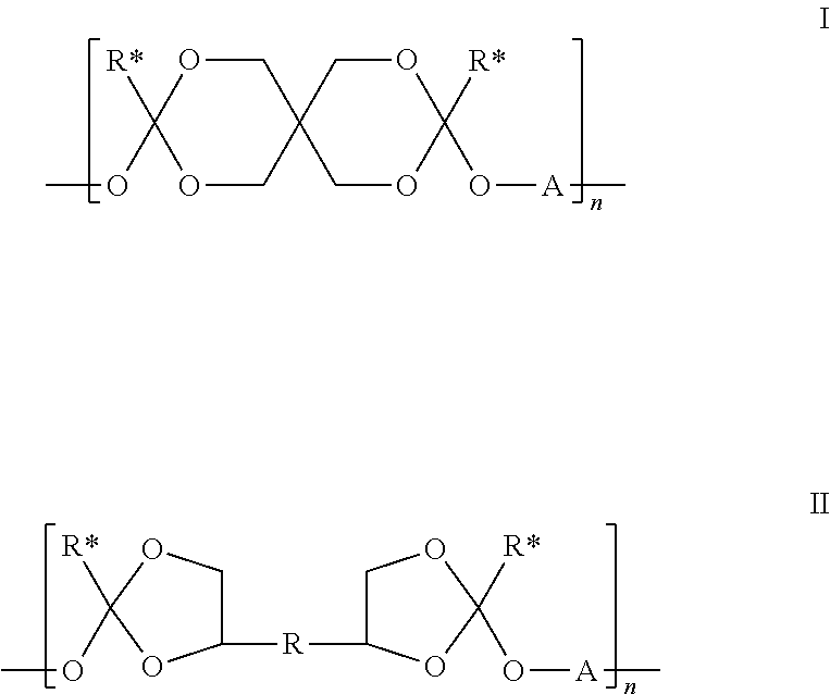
O1CC2(COC1([R*])OC)COC([R*])(O[A]C)OC2.C1([R]C2COC([R*])(O[A]C)O2)COC([R*])(OC)O1
